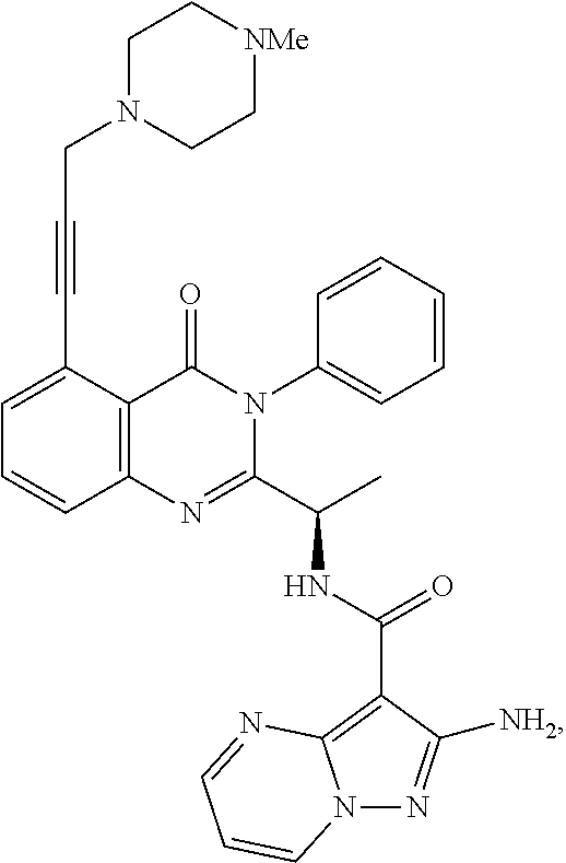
C1(C#CCN2CC[NMe]CC2)=CC=CC2=C1C(=O)N(C1=CC=CC=C1)C(C(C)NC(C1=C3N(N=C1[NH2])C=CC=N3)=O)=N2
